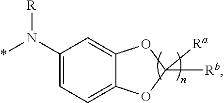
C1(N(*)[R])=CC=C2C(=C1)OC([Rb])([Ra])O2
